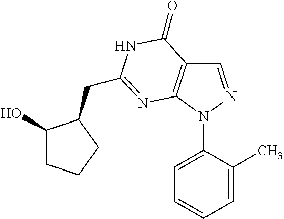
C1=NN(C2=CC=CC=C2C)C2=C1C(=O)NC(CC1C(O)CCC1)=N2
